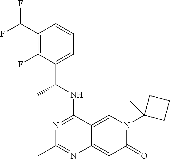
C1(C(F)F)=C(F)C(C(NC2=NC(C)=NC3=CC(=O)N(C4(C)CCC4)C=C23)C)=CC=C1
